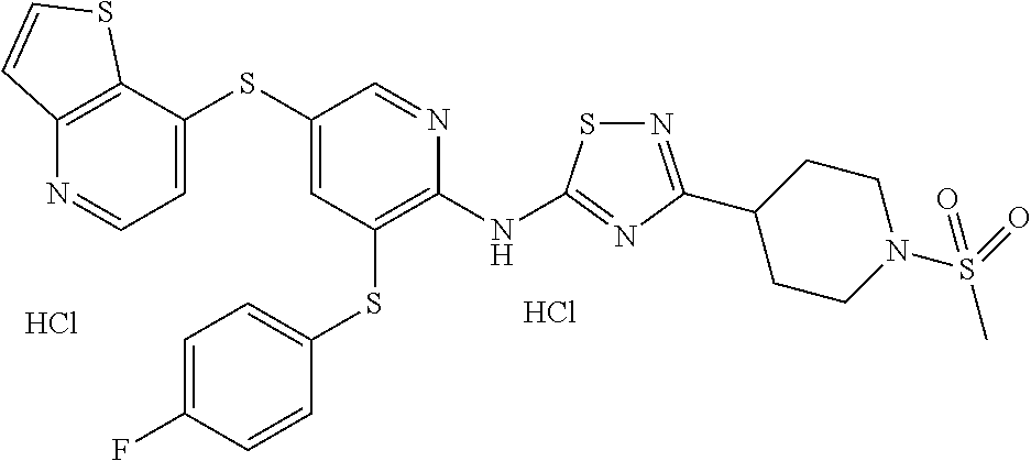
S(C1=CC(SC2=CC=C(F)C=C2)=C(NC2=NC(C3CCN(S(C)(=O)=O)CC3)=NS2)N=C1)C1=CC=NC2=C1SC=C2.Cl.Cl
